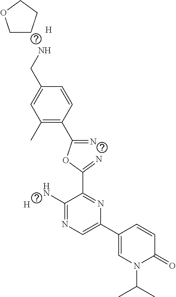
[H].C1(C)=C(C(=N)OC(=N)C2=NC(C3=CN(C(C)C)C(=O)C=C3)=CN=C2N)C=CC(CN)=C1.C1CCCO1.[H]
